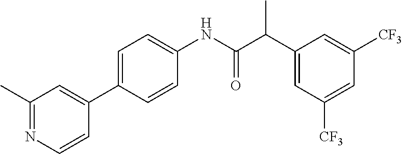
C1(C2=CC(C)=NC=C2)=CC=C(NC(C(C2=CC([CF3])=CC([CF3])=C2)C)=O)C=C1
